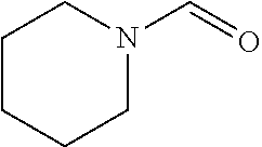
C1CCCN(C=O)C1
